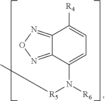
C12=NON=C1C(N([R5]C)[R6])=CC=C2[R4]
